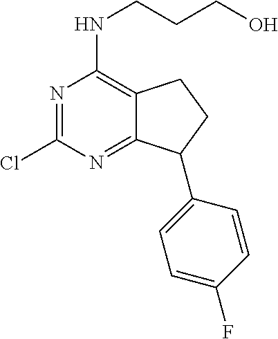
N1=C(Cl)N=C2C(=C1NCCCO)CCC2C1=CC=C(F)C=C1
